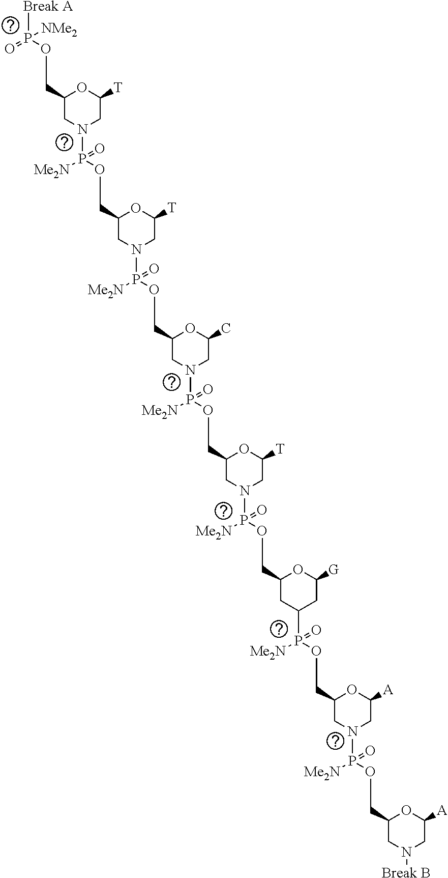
[Break A]P(OCC1CN(P(OCC2CN(P(OCC3CN(P(OCC4CN(P(OCC5CC(P(OCC6CN(P(OCC7CN([Break B])CC([A])O7)([Me2N])=O)CC([A])O6)([Me2N])=O)CC([G])O5)([Me2N])=O)CC([T])O4)([Me2N])=O)CC(C)O3)([Me2N])=O)CC([T])O2)([Me2N])=O)CC([T])O1)(=O)[NMe2]
